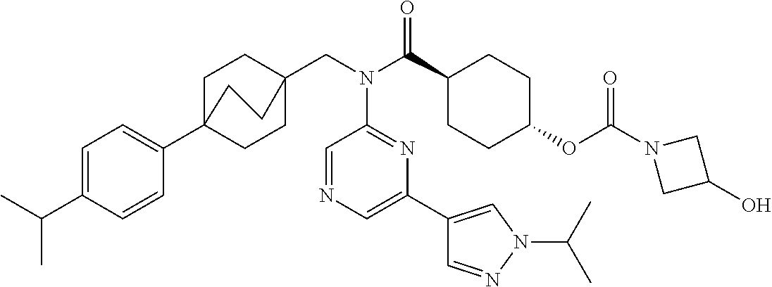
C1=C(C(C)C)C=CC(C23CCC(CN(C(C4CCC(OC(N5CC(O)C5)=O)CC4)=O)C4=NC(C5=CN(C(C)C)N=C5)=CN=C4)(CC2)CC3)=C1
